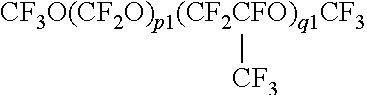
[CF3O(CF2O)p1(CF2CFO)q1CF3][CF3]
